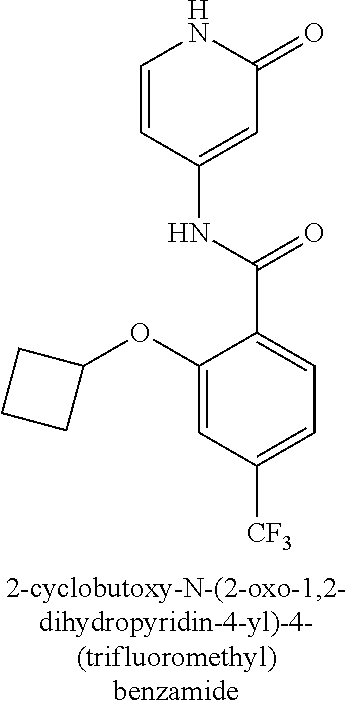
O(C1=CC([CF3])=CC=C1C(=O)NC1=CC(=O)NC=C1)C1CCC1
